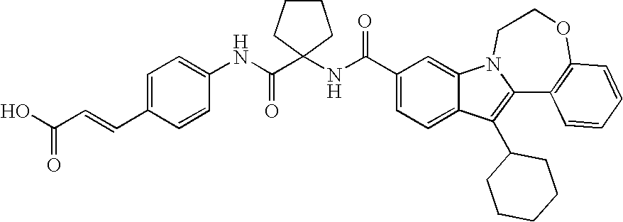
C1(C(NC2(C(NC3=CC=C(C=CC(O)=O)C=C3)=O)CCCC2)=O)=CC=C2C(=C1)N1C(=C2C2CCCCC2)C2=C(OCC1)C=CC=C2
